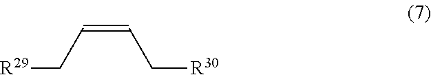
[R29]CC=CC[R30]
